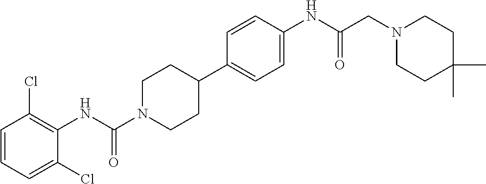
C1=CC=C(Cl)C(NC(N2CCC(C3=CC=C(NC(CN4CCC(C)(C)CC4)=O)C=C3)CC2)=O)=C1Cl
